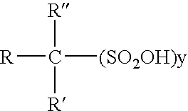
[R]C([R])([R])[(SO2OH)y]
